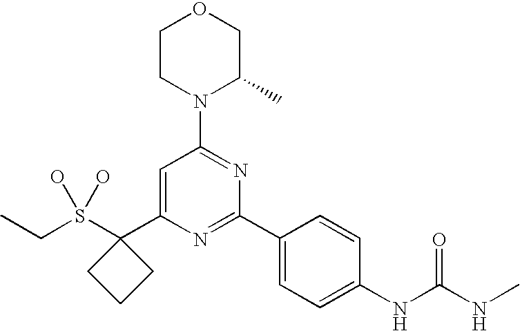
C1CN(C2=NC(C3=CC=C(NC(NC)=O)C=C3)=NC(C3(S(CC)(O)O)CCC3)=C2)C(C)CO1
